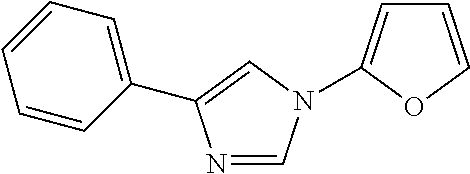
C1=C(N2C=NC(C3=CC=CC=C3)=C2)OC=C1
